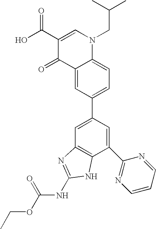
C12=CC(C3=CC4=C(C(C5=NC=CC=N5)=C3)NC(NC(OCC)=O)=N4)=CC=C1N(CC(C)C)C=C(C(O)=O)C2=O
